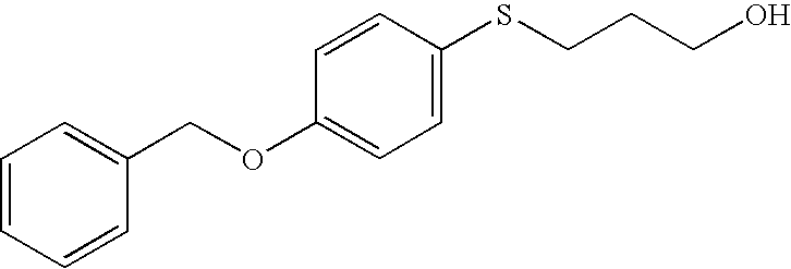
C1=C(SCCCO)C=CC(OCC2=CC=CC=C2)=C1
